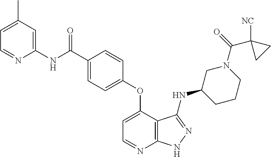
C1(C)=CC=NC(NC(C2=CC=C(OC3=CC=NC4=C3C(NC3CCCN(C(=O)C5([NC])CC5)C3)=NN4)C=C2)=O)=C1
